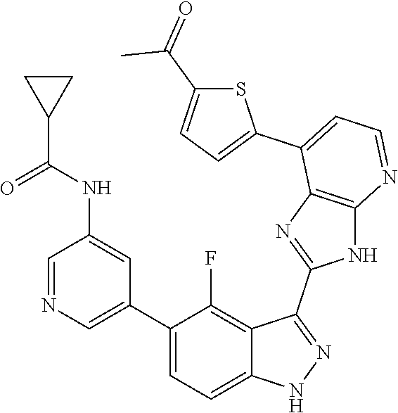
C1=NC=C(C2=CC=C3C(=C2F)C(C2=NC4=C(N2)N=CC=C4C2=CC=C(C(=O)C)S2)=NN3)C=C1NC(C1CC1)=O
